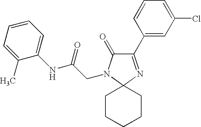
C1(C2=CC(Cl)=CC=C2)=NC2(N(CC(=O)NC3=CC=CC=C3C)C1=O)CCCCC2
